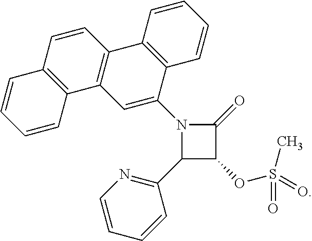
C1=C(N2C(=O)C(OS(=O)(C)=O)C2C2=NC=CC=C2)C2=C(C3=C1C1=C(C=CC=C1)C=C3)C=CC=C2
